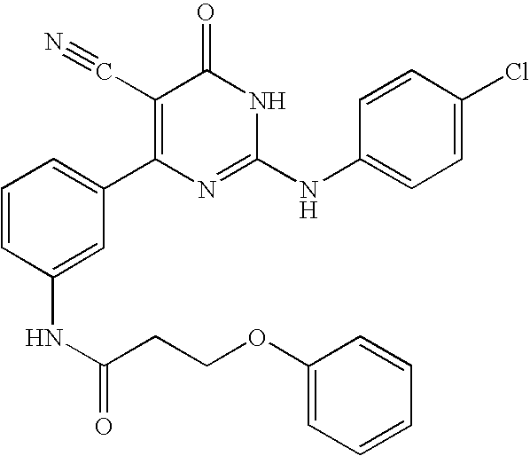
C1(NC(CCOC2=CC=CC=C2)=O)=CC(C2=C(C#N)C(=O)NC(NC3=CC=C(Cl)C=C3)=N2)=CC=C1
